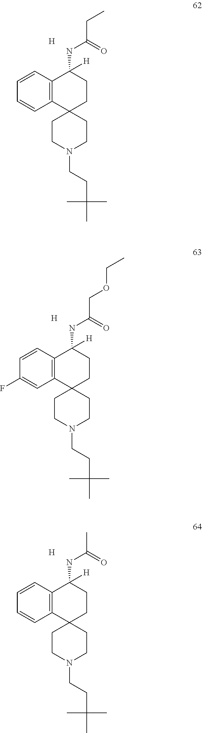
C12=C(C=CC=C1)C([H])(NC(CC)=O)CCC21CCN(CCC(C)(C)C)CC1.[H].C12=C(C=CC(F)=C1)C([H])(NC(COCC)=O)CCC21CCN(CCC(C)(C)C)CC1.[H].C12=C(C=CC=C1)C([H])(NC(C)=O)CCC21CCN(CCC(C)(C)C)CC1.[H]
